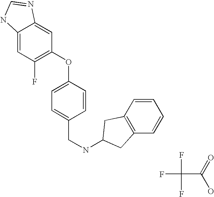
FC(F)(F)C(=O)O.C12=CC(F)=C(OC3=CC=C(CNC4CC5=C(C=CC=C5)C4)C=C3)C=C1N=CN2
